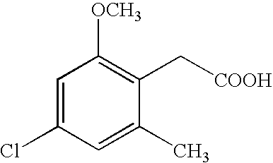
CC1=CC(Cl)=CC([OCH3])=C1C[COOH]
